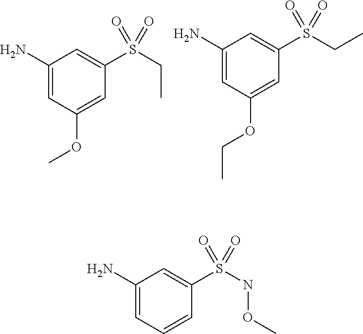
C1(N)=CC(OC)=CC(S(CC)(=O)=O)=C1.C1(N)=CC(OCC)=CC(S(CC)(=O)=O)=C1.C1(N)=CC=CC(S(NOC)(=O)=O)=C1
